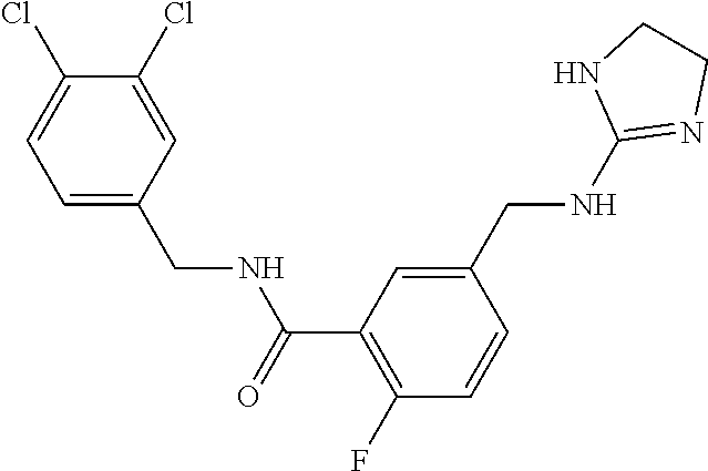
C1(Cl)=CC=C(CNC(C2=C(F)C=CC(CNC3=NCCN3)=C2)=O)C=C1Cl
